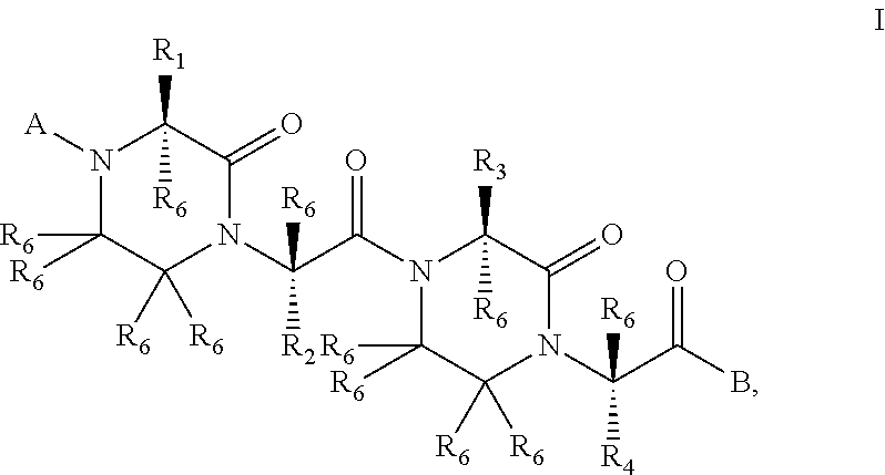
N1([A])C([R6])([R6])C([R6])([R6])N(C(C(=O)N2C([R6])([R6])C([R6])([R6])N(C(C(=O)B)([R6])[R4])C(=O)C2([R3])[R6])([R6])[R2])C(=O)C1([R1])[R6]
